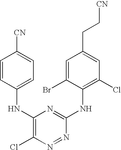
C1=CC(NC2=C(Cl)N=NC(NC3=C(Cl)C=C(CC[CN])C=C3Br)=N2)=CC=C1[CN]
